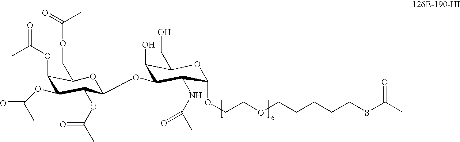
C1(CO)C(O)C(OC2C(OC(=O)C)C(OC(C)=O)C(OC(C)=O)C(COC(=O)C)O2)C(NC(C)=O)C(OCCOCCCCCSC(C)=O)O1
